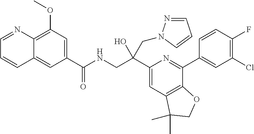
C1(C(CNC(=O)C2=CC(OC)=C3C(=C2)C=CC=N3)(O)CN2N=CC=C2)=CC2=C(C(C3=CC(Cl)=C(F)C=C3)=N1)OCC2(C)C
